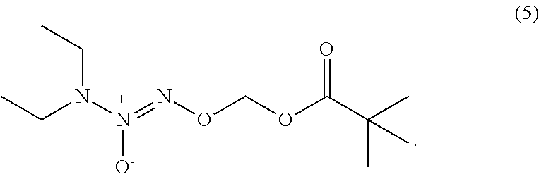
CCN(N(=NOCOC(C(C)(C)C)=O)[O-])CC
